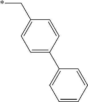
C(C1=CC=C(C2=CC=CC=C2)C=C1)*
